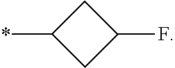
*C1CC(F)C1
